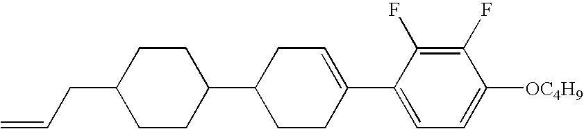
C1(F)=C(F)C(C2=CCC(C3CCC(CC=C)CC3)CC2)=CC=C1[OC4H9]
